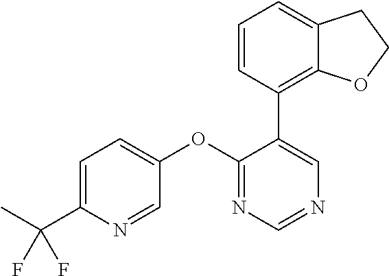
C1=C(C(C)(F)F)N=CC(OC2=NC=NC=C2C2=C3C(=CC=C2)CCO3)=C1
